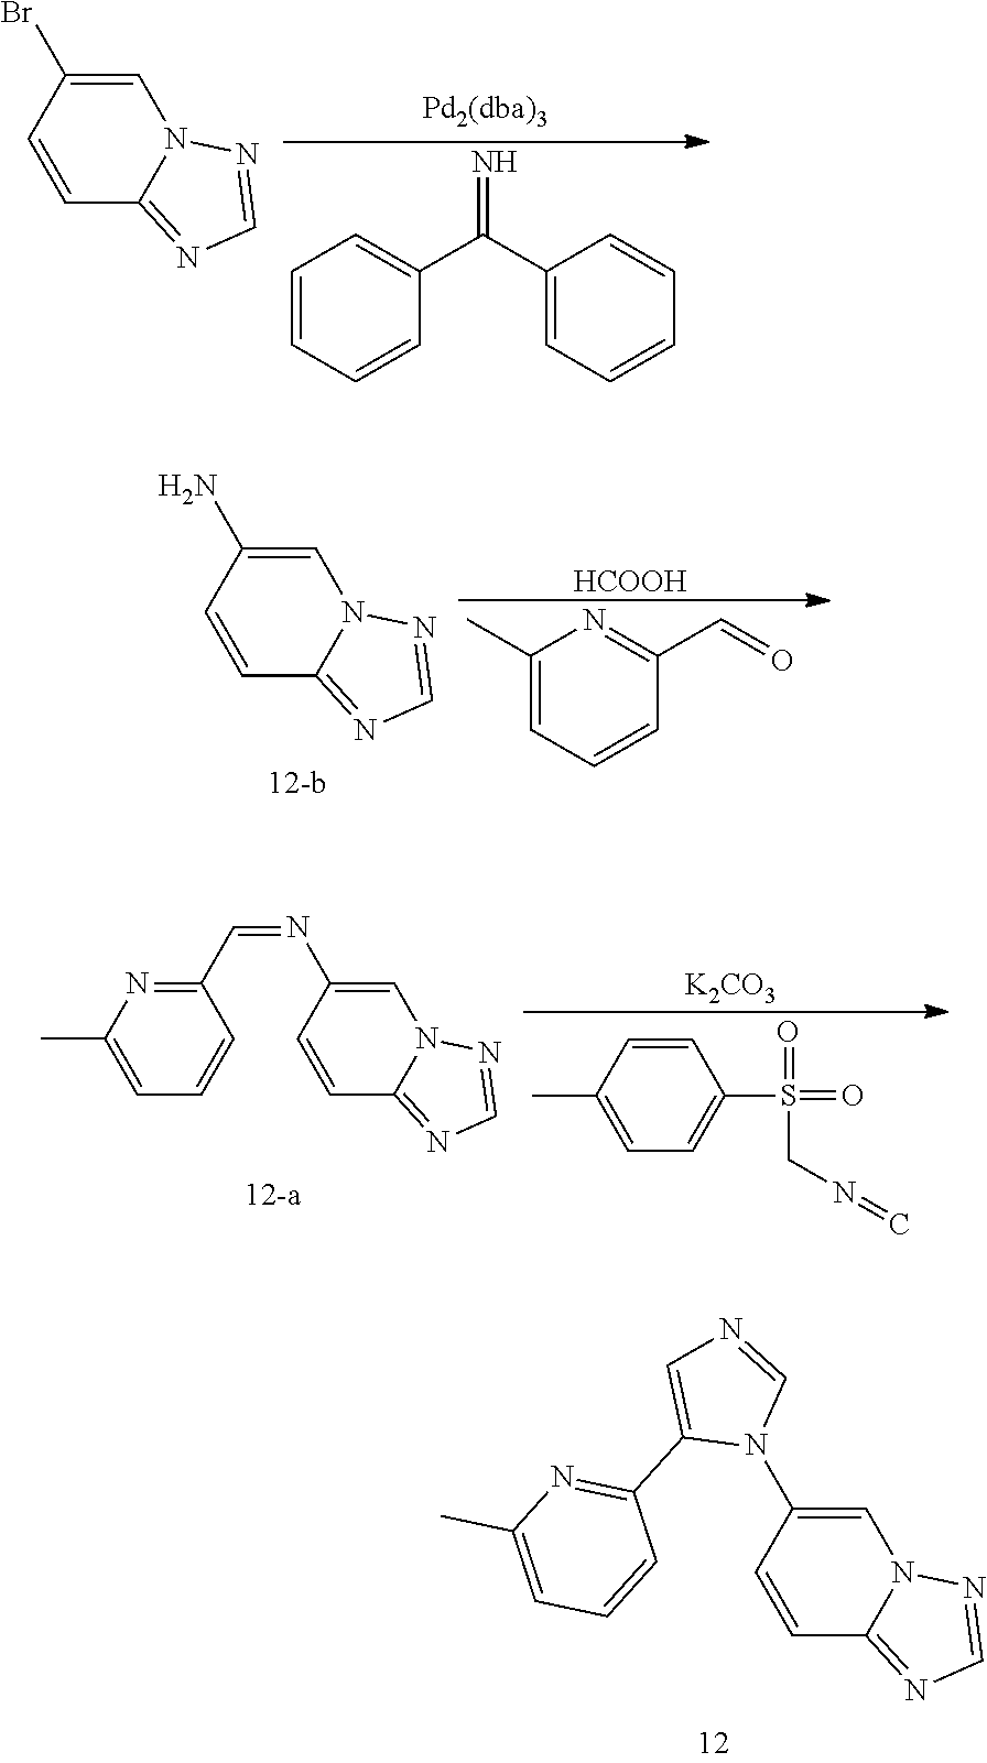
C1=CC=CC(C(C2=CC=CC=C2)=N)=C1.C1=C(Br)C=CC2=NC=NN12.C1(C)=CC=CC(C=O)=N1.[HCOOH].C1=C(N)C=CC2=NC=NN12.C1=CC(C)=CC=C1S(=O)(=O)CN=C.[K2CO3].C1=C(N=CC2=NC(C)=CC=C2)C=CC2=NC=NN12.C1=C(N2C=NC=C2C2=NC(C)=CC=C2)C=CC2=NC=NN12
